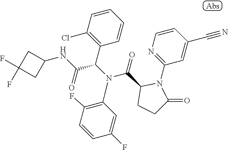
C1(C(N(C(C2CCC(=O)N2C2=NC=CC(C#N)=C2)=O)C2=C(F)C=CC(F)=C2)C(NC2CC(F)(F)C2)=O)=C(Cl)C=CC=C1
